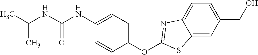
C1(OC2=NC3=CC=C(CO)C=C3S2)=CC=C(NC(NC(C)C)=O)C=C1
